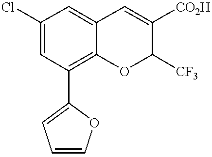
C12=C(C3=CC=CO3)C=C(Cl)C=C1C=C([CO2H])C([CF3])O2
